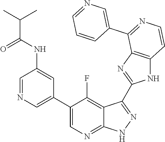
C1=NC=C(C2=CN=C3C(=C2F)C(C2=NC4=C(N2)C=CN=C4C2=CN=CC=C2)=N[N H]3)C=C1NC(C(C)C)=O
